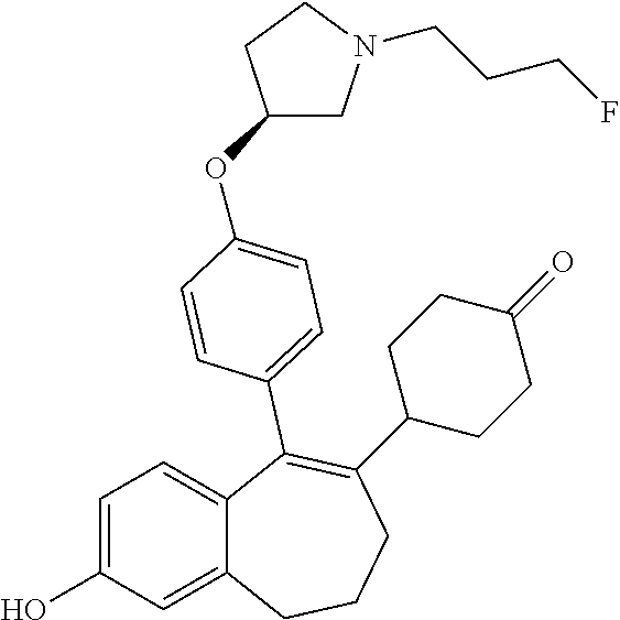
C1=C(O)C=C2C(=C1)C(C1=CC=C(OC3CN(CCCF)CC3)C=C1)=C(C1CCC(=O)CC1)CCC2
